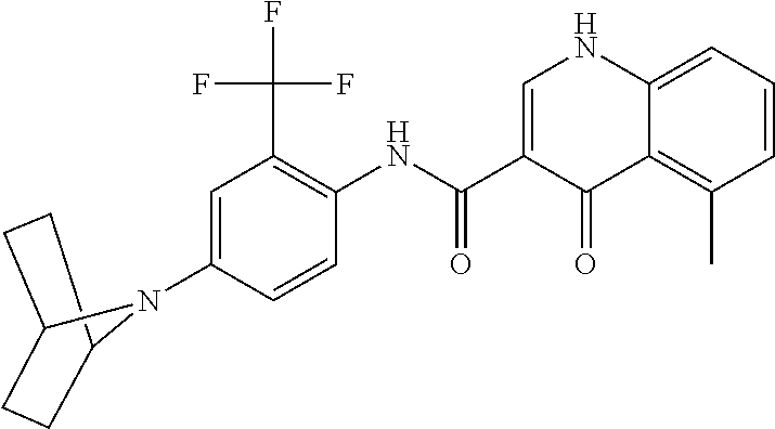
C1=C(N2C3CCC2CC3)C=CC(NC(C2=CNC3=CC=CC(C)=C3C2=O)=O)=C1C(F)(F)F
